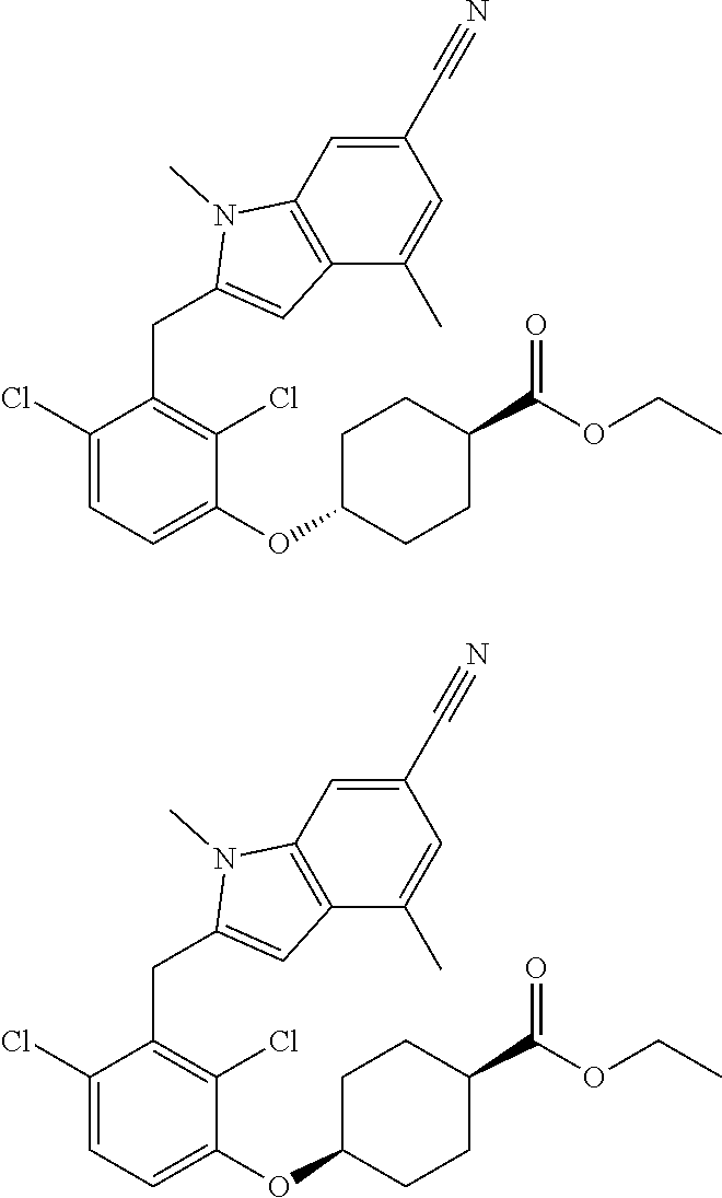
C1(C#N)=CC2=C(C(C)=C1)C=C(CC1=C(Cl)C(OC3CCC(C(OCC)=O)CC3)=CC=C1Cl)N2C.C1(C#N)=CC2=C(C(C)=C1)C=C(CC1=C(Cl)C(OC3CCC(C(OCC)=O)CC3)=CC=C1Cl)N2C
